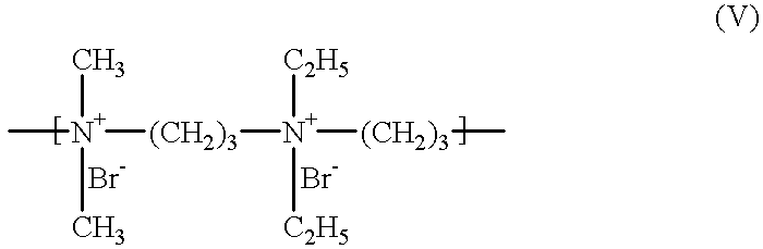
C[N+]([(CH2)3][N+]([(CH2)3]C)([C2H5])[C2H5])(C)C
